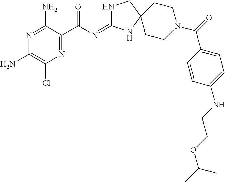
N1=C(N)C(C(=O)N=C2NCC3(N2)CCN(C(C2=CC=C(NCCOC(C)C)C=C2)=O)CC3)=NC(Cl)=C1N
